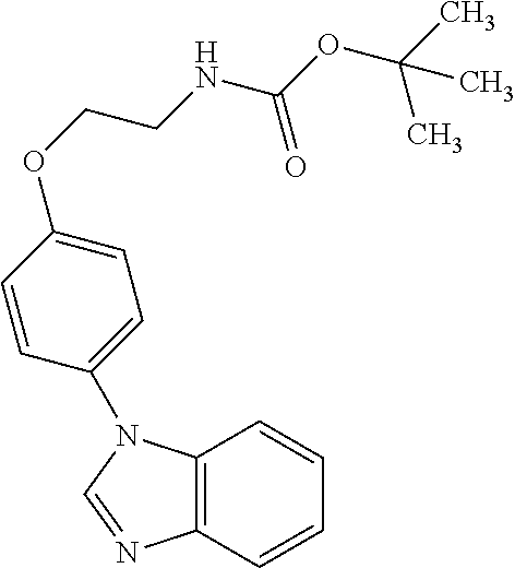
C12=C(C=CC=C1)N=CN2C1=CC=C(OCCNC(=O)OC(C)(C)C)C=C1
